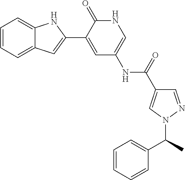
C12=CC=CC=C1NC(C1=CC(NC(C3=CN(C(C4=CC=CC=C4)C)N=C3)=O)=CNC1=O)=C2
